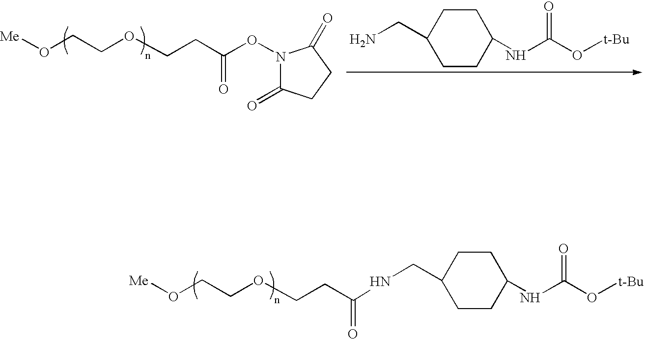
C1CC(CN)CCC1NC(O[t-Bu])=O.N1(OC(CCOCCO[Me])=O)C(=O)CCC1=O.N(C(CCOCCO[Me])=O)CC1CCC(NC(O[t-Bu])=O)CC1
